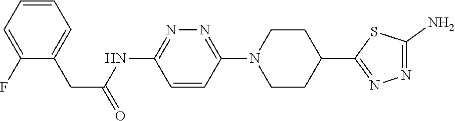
C1(F)=CC=CC=C1CC(=O)NC1=NN=C(N2CCC(C3=NN=C(N)S3)CC2)C=C1
